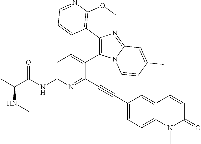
C1=C(NC(C(C)NC)=O)N=C(C#CC2=CC=C3C(=C2)C=CC(=O)N3C)C(C2=C(C3=C(OC)N=CC=C3)N=C3N2C=CC(C)=C3)=C1
